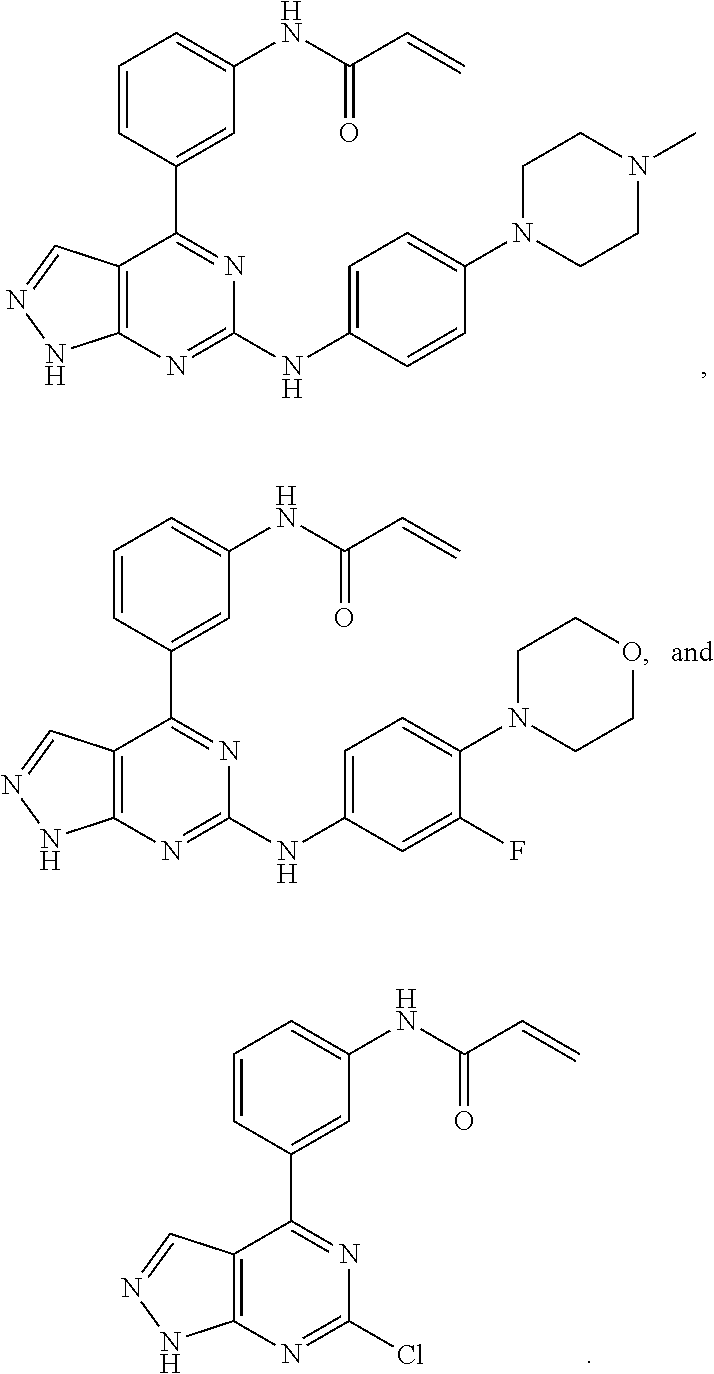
C12=C(N=C(NC3=CC=C(N4CCN(C)CC4)C=C3)N=C1C1=CC(NC(C=C)=O)=CC=C1)NN=C2.C12=C(N=C(NC3=CC=C(N4CCOCC4)C(F)=C3)N=C1C1=CC(NC(C=C)=O)=CC=C1)NN=C2.C12=C(N=C(Cl)N=C1C1=CC(NC(C=C)=O)=CC=C1)NN=C2
